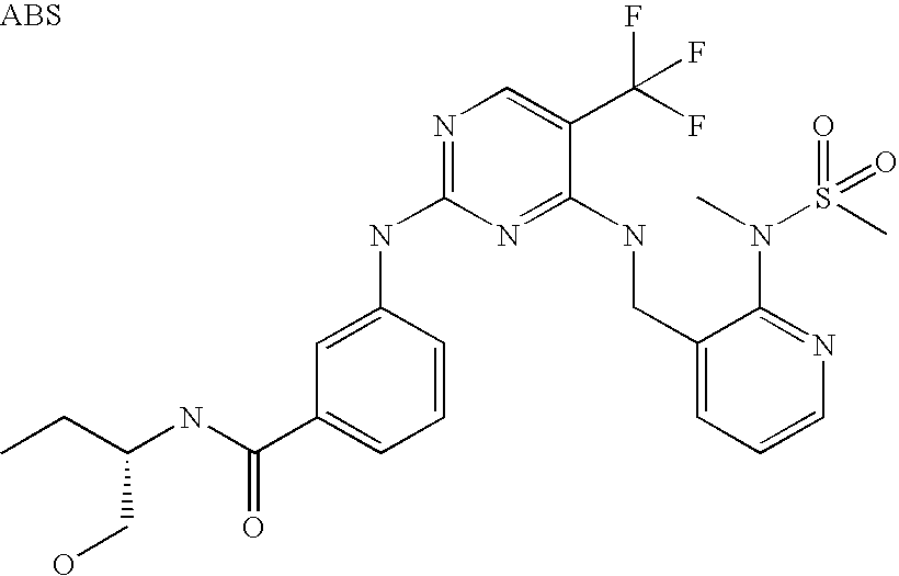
C1(CNC2=NC(NC3=CC(C(NC(CC)CO)=O)=CC=C3)=NC=C2C(F)(F)F)=CC=CN=C1N(C)S(C)(=O)=O
